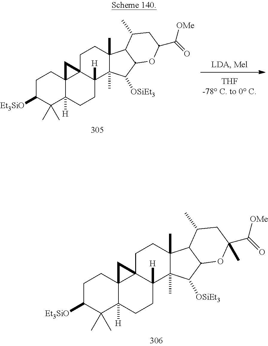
C1CC23C([H])(C(C)(C)C1[Et3SiO])CCC1([H])C2(CCC2(C)C1(C)C([OSiEt3])C1C2C(C)CC(C(=O)[OMe])O1)C3.C1CC23C([H])(C(C)(C)C1[Et3SiO])CCC1([H])C2(CCC2(C)C1(C)C([OSiEt3])C1C2C(C)CC(C(=O)[OMe])(C)O1)C3
